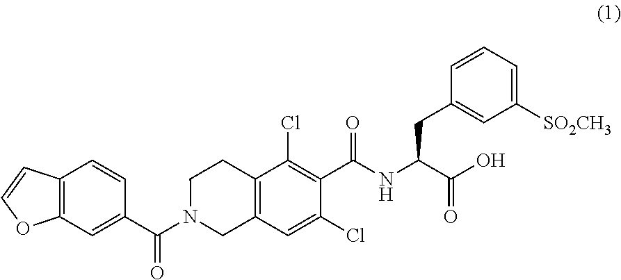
C12=C(C=C(C(N3CC4=C(CC3)C(Cl)=C(C(NC(C(O)=O)CC3=CC([SO2CH3])=CC=C3)=O)C(Cl)=C4)=O)C=C1)OC=C2
